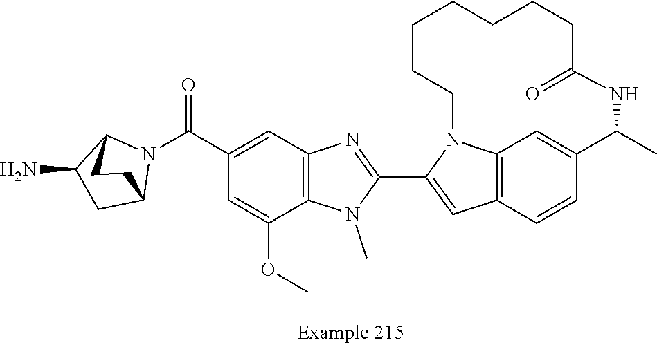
C1(C(=O)N2C3CC(N)C2CC3)=CC2=C(C(OC)=C1)N(C)C(C1=CC3=C4N1CCCCCCCC(=O)NC(C)C(=C4)C=C3)=N2
